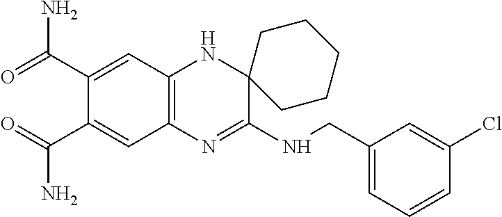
C1(C(N)=O)=CC2=C(C=C1C(N)=O)N=C(NCC1=CC=CC(Cl)=C1)C1(N2)CCCCC1
